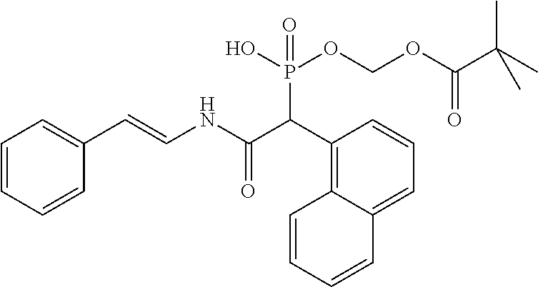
C1=CC=CC(C=CNC(C(C2=C3C(=CC=C2)C=CC=C3)P(OCOC(=O)C(C)(C)C)(O)=O)=O)=C1
